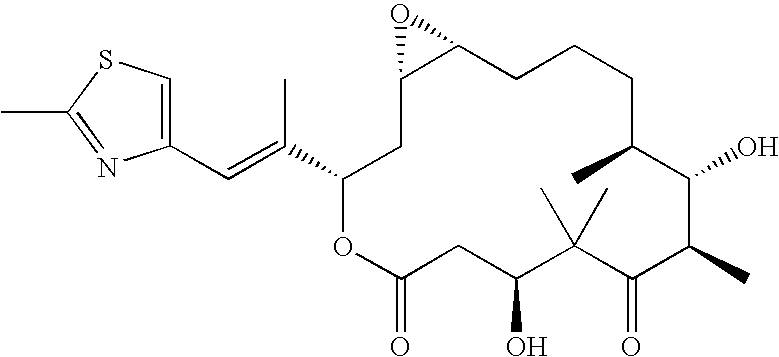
C12CC(C(C)=CC3=CSC(C)=N3)OC(=O)CC(O)C(C)(C)C(=O)C(C)C(O)C(C)CCCC1O2
